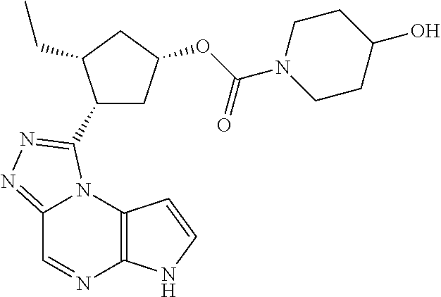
C12=NN=C(C3CC(OC(N4CCC(O)CC4)=O)CC3CC)N1C1=C(N=C2)NC=C1
